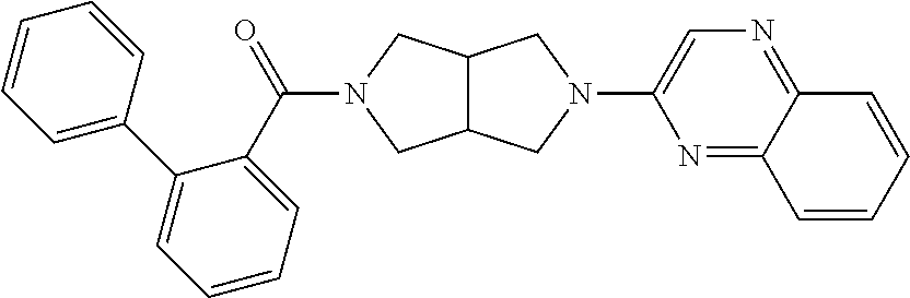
C12C(CN(C(=O)C3=CC=CC=C3C3=CC=CC=C3)C1)CN(C1=CN=C3C(=N1)C=CC=C3)C2
